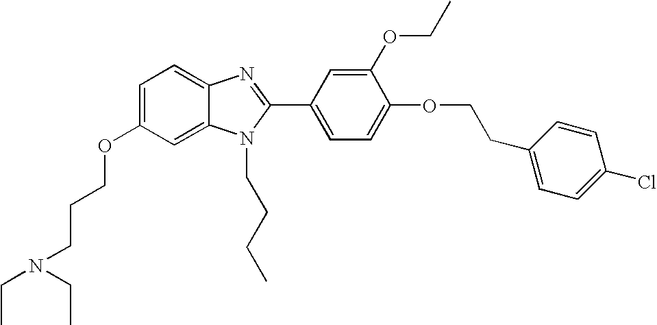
C1=C(OCCCN(CC)CC)C=C2C(=C1)N=C(C1=CC=C(OCCC3=CC=C(Cl)C=C3)C(OCC)=C1)N2CCCC
